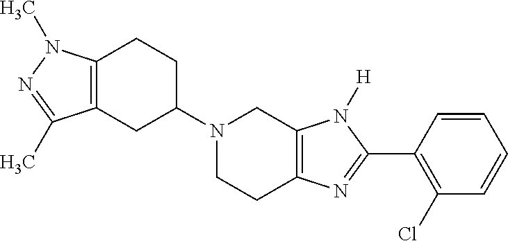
C12=C(CC(N3CCC4=C(C3)N([H])C(C3=C(Cl)C=CC=C3)=N4)CC1)C(C)=NN2C
